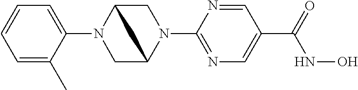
C1(N2CC3N(C4=NC=C(C(NO)=O)C=N4)CC2C3)=CC=CC=C1C
